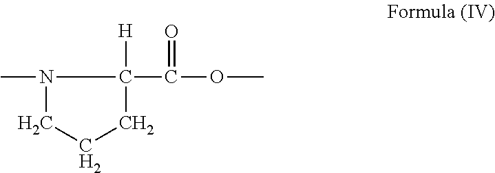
N1(C)CCCC1([H])C(OC)=O
